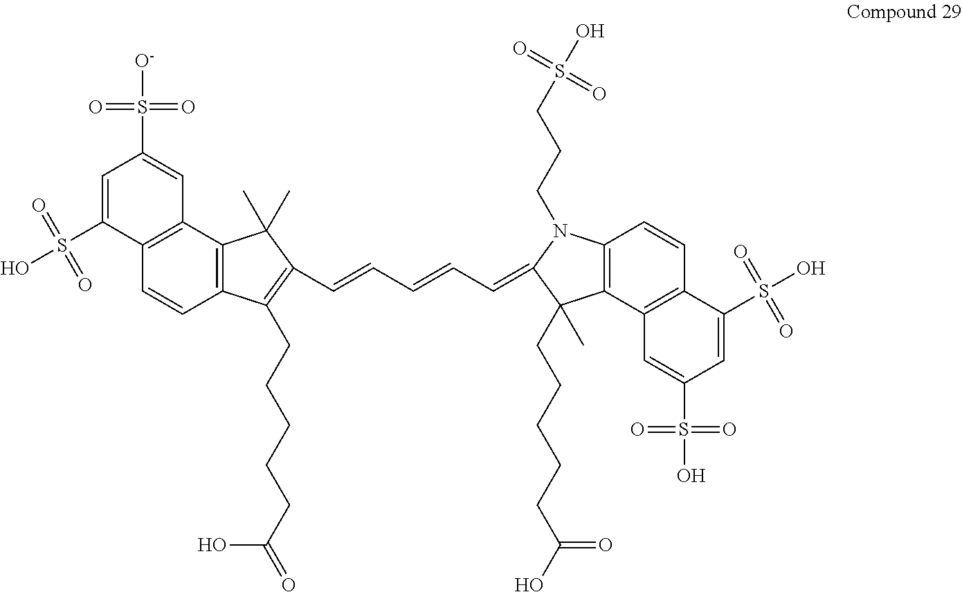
C12=C(C3=C(C=C1)C(CCCCCC(=O)O)=C(C=CC=CC=C1C(CCCCCC(O)=O)(C)C4=C(C=CC5=C4C=C(S(=O)(=O)O)C=C5S(O)(=O)=O)N1CCCS(O)(=O)=O)C3(C)C)C=C(S(=O)(=O)[O-])C=C2S(=O)(=O)O
